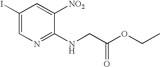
C1(I)=CN=C(NCC(OCC)=O)C([NO2])=C1
